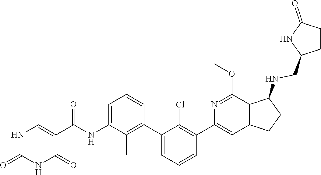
N1C(=O)NC=C(C(NC2=CC=CC(C3=CC=CC(C4=CC5=C(C(NCC6NC(=O)CC6)CC5)C(OC)=N4)=C3Cl)=C2C)=O)C1=O
